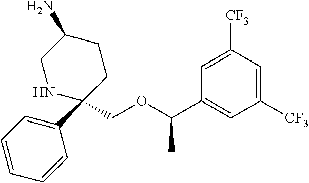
C1([CF3])=CC(C(OCC2(C3=CC=CC=C3)CCC(N)CN2)C)=CC([CF3])=C1
